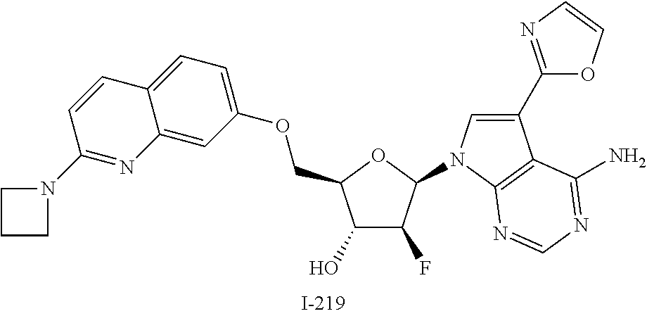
C1(O)C(F)C(N2C=C(C3=NC=CO3)C3=C2N=CN=C3N)OC1COC1=CC=C2C(=C1)N=C(N1CCC1)C=C2
